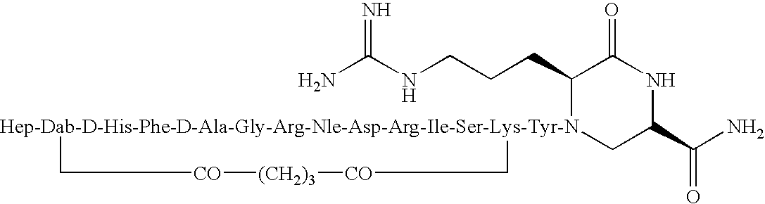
NC(NCCCC1[Hep-Dab-D-His-Phe-D-Ala-Gly-Arg-Nle-Asp-Arg-Ile-Ser-Lys-Tyr-N]2(CC(C(N)=O)NC1=O)C[CO][(CH2)3][CO]C2)=N
